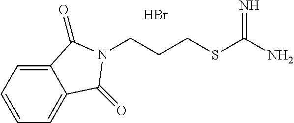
C12=CC=CC=C1C(=O)N(CCCSC(N)=N)C2=O.Br
